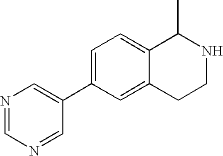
C1=C(C2=CN=CN=C2)C=C2C(=C1)C(C)NCC2
